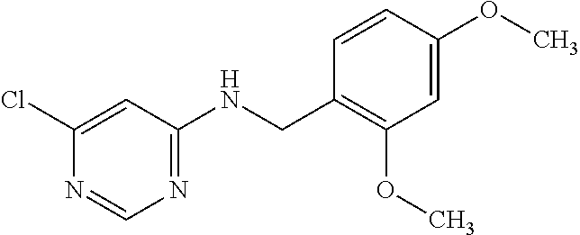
C1(Cl)=CC(NCC2=C(OC)C=C(OC)C=C2)=NC=N1
